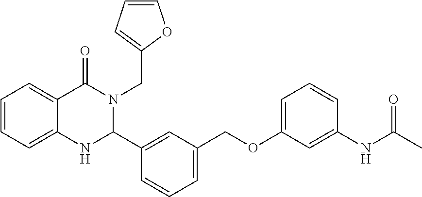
C1=CC=C2C(=C1)C(=O)N(CC1=CC=CO1)C(C1=CC(COC3=CC=CC(NC(C)=O)=C3)=CC=C1)N2
